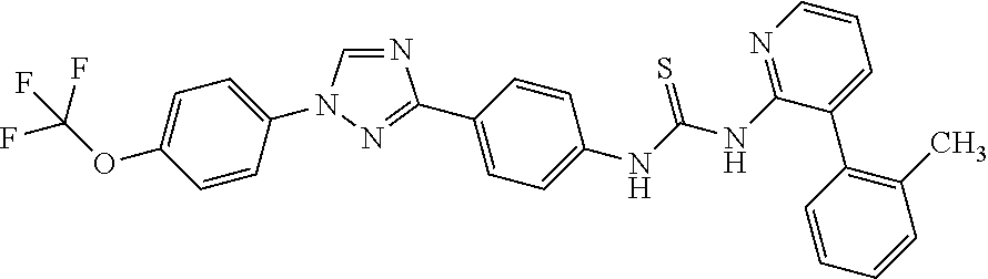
C1=CC(N2C=NC(C3=CC=C(NC(NC4=NC=CC=C4C4=C(C)C=CC=C4)=S)C=C3)=N2)=CC=C1OC(F)(F)F
